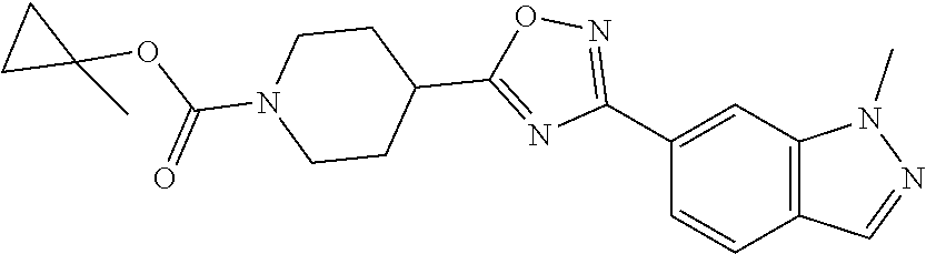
C1(C2=NOC(C3CCN(C(OC4(C)CC4)=O)CC3)=N2)=CC2=C(C=C1)C=NN2C
